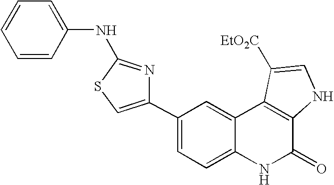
C1(C2=CSC(NC3=CC=CC=C3)=N2)=CC=C2C(=C1)C1=C(C(=O)N2)NC=C1[EtO2C]
